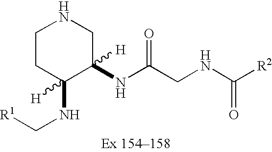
C1CC(NC[R1])([H])C(NC(CNC([R2])=O)=O)([H])CN1
